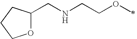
C(NCCOC)C1OCCC1
